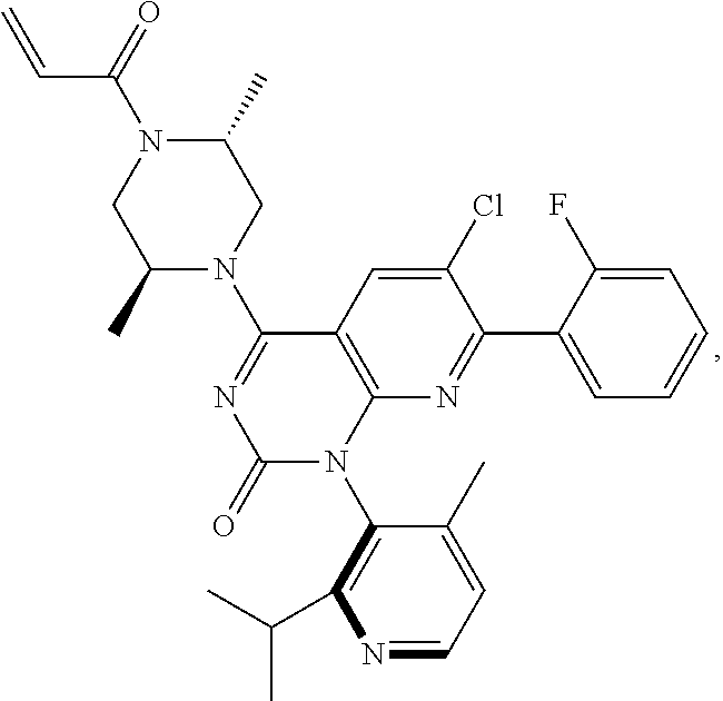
C12=C(N=C(C3=CC=CC=C3F)C(Cl)=C1)N(C1=C(C(C)C)N=CC=C1C)C(=O)N=C2N1CC(C)N(C(=O)C=C)CC1C
